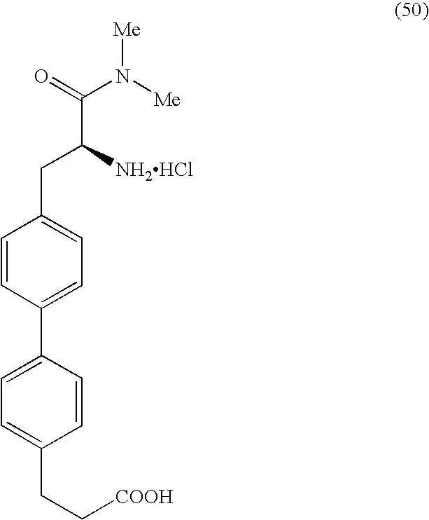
C1=CC(C2=CC=C(CC[COOH])C=C2)=CC=C1CC(C(N([Me])[Me])=O)[NH2HCl]
